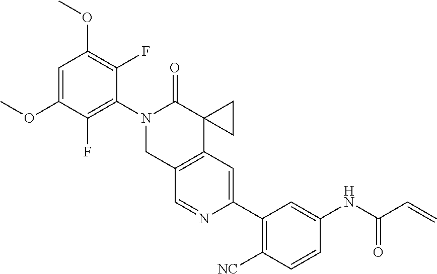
C1=C(OC)C(F)=C(N2CC3=C(C4(C2=O)CC4)C=C(C2=C([NC])C=CC(NC(C=C)=O)=C2)N=C3)C(F)=C1OC
